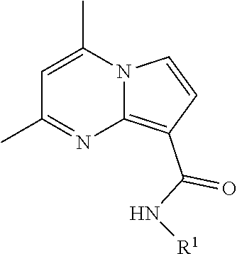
C1=C(C)N2C(=C(C(N[R1])=O)C=C2)N=C1C
